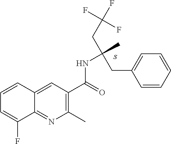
S.C1=CC2=CC(C(=O)NC(CC3=CC=CC=C3)(CC(F)(F)F)C)=C(C)N=C2C(F)=C1
